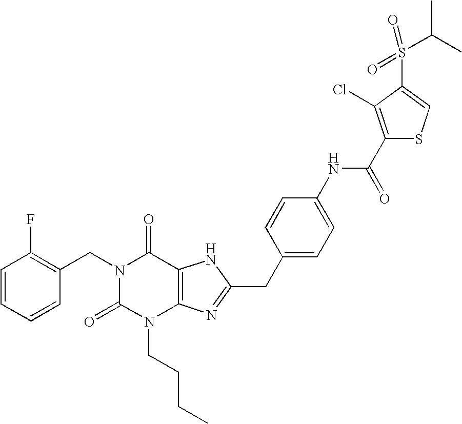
C1=CC=CC(CN2C(=O)N(CCCC)C3=C(C2=O)NC(CC2=CC=C(NC(=O)C4=C(Cl)C(S(C(C)C)(=O)=O)=CS4)C=C2)=N3)=C1F
